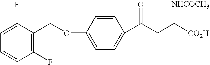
C1=C(OCC2=C(F)C=CC=C2F)C=CC(C(CC([CO2H])[NHCOCH3])=O)=C1
